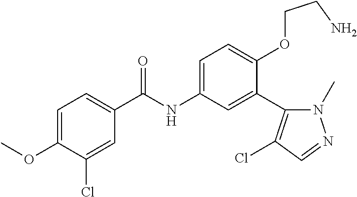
C1=C(Cl)C(OC)=CC=C1C(=O)NC1=CC=C(OCCN)C(C2=C(Cl)C=NN2C)=C1
